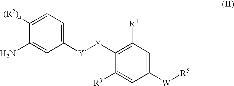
NC1=CC([Y][Y]C2=C([R4])C=C([W][R5])C=C2[R3])=CC=C1[(R2)n]
